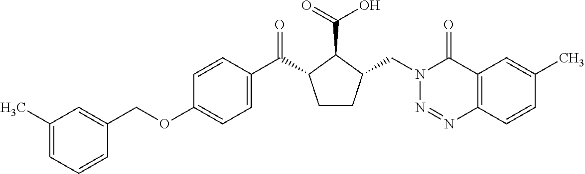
C1(COC2=CC=C(C(=O)C3CCC(CN4N=NC5=C(C4=O)C=C(C)C=C5)C3C(=O)O)C=C2)=CC(C)=CC=C1
